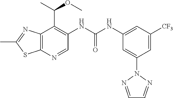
N1=C(C)SC2=C1C(C(C)OC)=C(NC(NC1=CC([CF3])=CC(N3N=CC=N3)=C1)=O)C=N2
